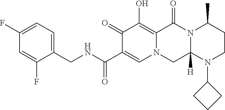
C1(CNC(C2=CN3C(=C(O)C2=O)C(=O)N2C([H])(C3)N(C3CCC3)CCC2C)=O)=CC=C(F)C=C1F
